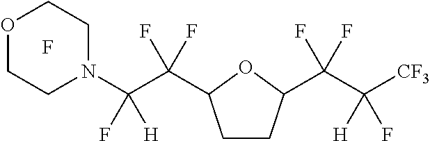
F.O1CCN(C(C(F)(F)C2CCC(C(C([CF3])([H])F)(F)F)O2)(F)[H])CC1
